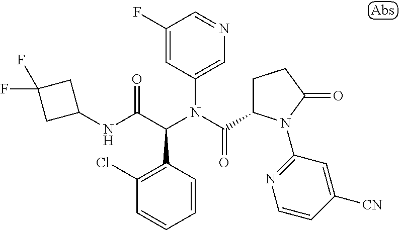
C1(F)=CC(N(C(=O)C2CCC(=O)N2C2=NC=CC([CN])=C2)C(C(NC2CC(F)(F)C2)=O)C2=C(Cl)C=CC=C2)=CN=C1
